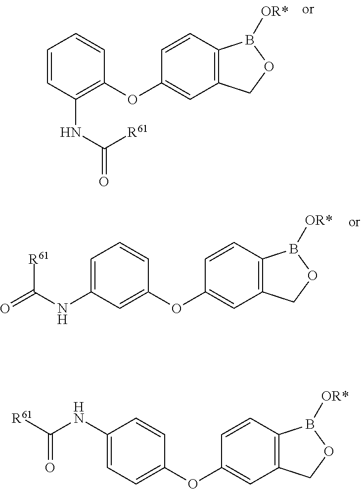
C1=CC(NC([R61])=O)=C(OC2=CC3=C(C=C2)B([OR*])OC3)C=C1.C1(NC([R61])=O)=CC=CC(OC2=CC3=C(C=C2)B([OR*])OC3)=C1.C(NC1=CC=C(OC2=CC3=C(C=C2)B([OR*])OC3)C=C1)([R61])=O
